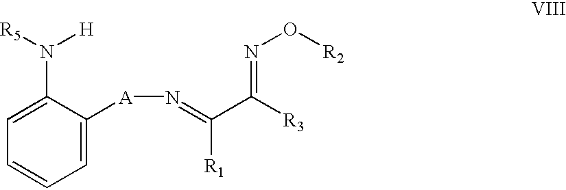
C1=C([A]N=C(C([R3])=NO[R2])[R1])C(N([R5])[H])=CC=C1
